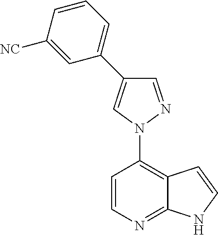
C1=CN=C2C(=C1N1N=CC(C3=CC=CC([NC])=C3)=C1)C=CN2
